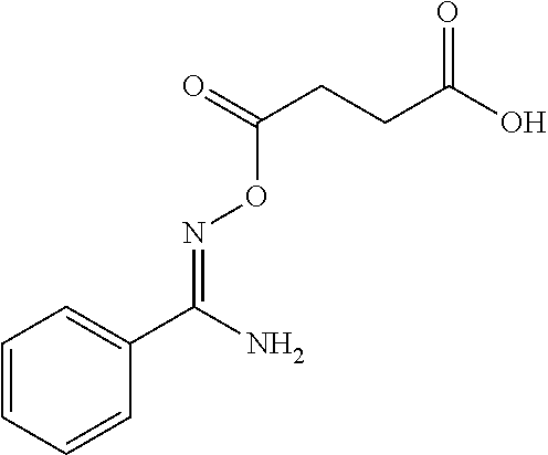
N(=C(N)C1=CC=CC=C1)OC(CCC(O)=O)=O
